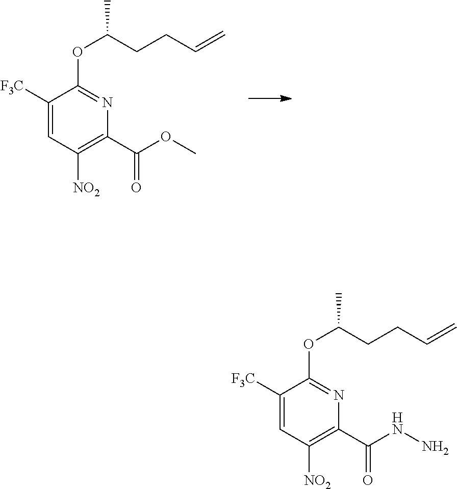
C1(C(NN)=O)=C([NO2])C=C([F3C])C(OC(CCC=C)C)=N1.C1(C(OC)=O)=C([NO2])C=C([F3C])C(OC(CCC=C)C)=N1
